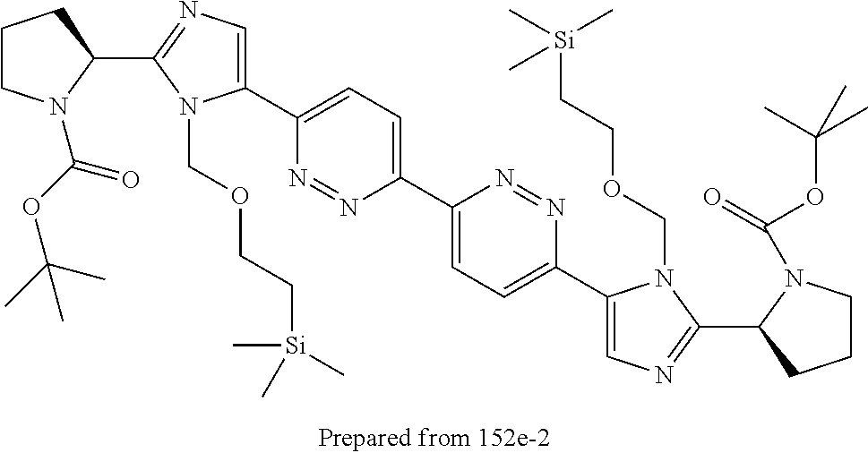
C1CN(C(OC(C)(C)C)=O)C(C2=NC=C(C3=CC=C(C4=CC=C(C5=CN=C(C6CCCN6C(=O)OC(C)(C)C)N5COCC[Si](C)(C)C)N=N4)N=N3)N2COCC[Si](C)(C)C)C1
